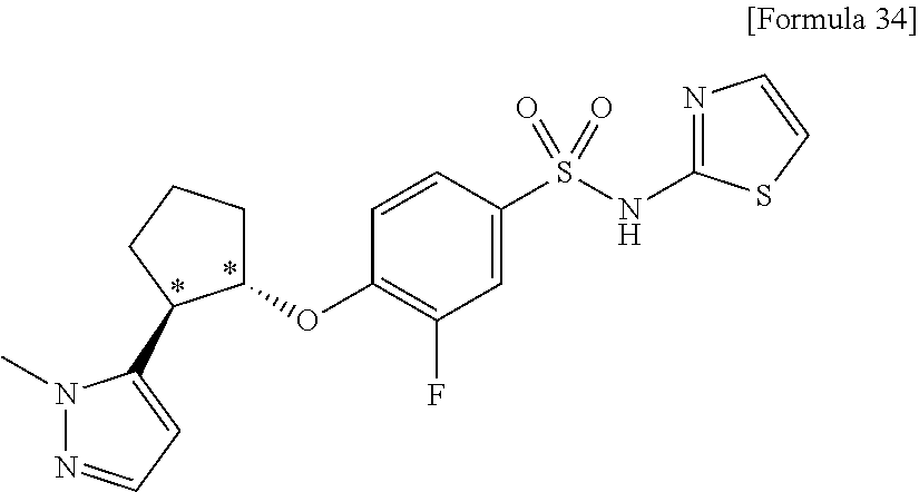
C1=CC(S(NC2=NC=CS2)(=O)=O)=CC(F)=C1OC1CCCC1C1=CC=NN1C
